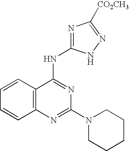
C12=C(N=C(N3CCCCC3)N=C1NC1=NC([CO2CH3])=NN1)C=CC=C2
